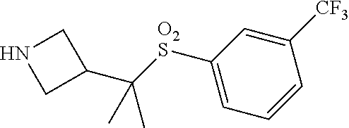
N1CC(C([O2S]C2=CC=CC([CF3])=C2)(C)C)C1
